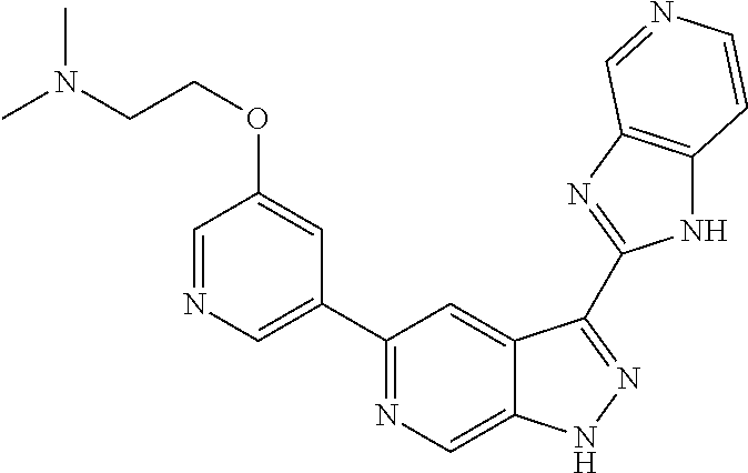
C1(C2=NC=C3C(=C2)C(C2=NC4=C(N2)C=CN=C4)=NN3)=CN=CC(OCCN(C)C)=C1
